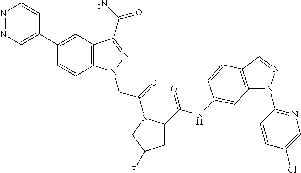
N1=NC=C(C2=CC3=C(C=C2)N(CC(=O)N2C(C(NC4=CC5=C(C=NN5C5=NC=C(Cl)C=C5)C=C4)=O)CC(F)C2)N=C3C(N)=O)C=C1
